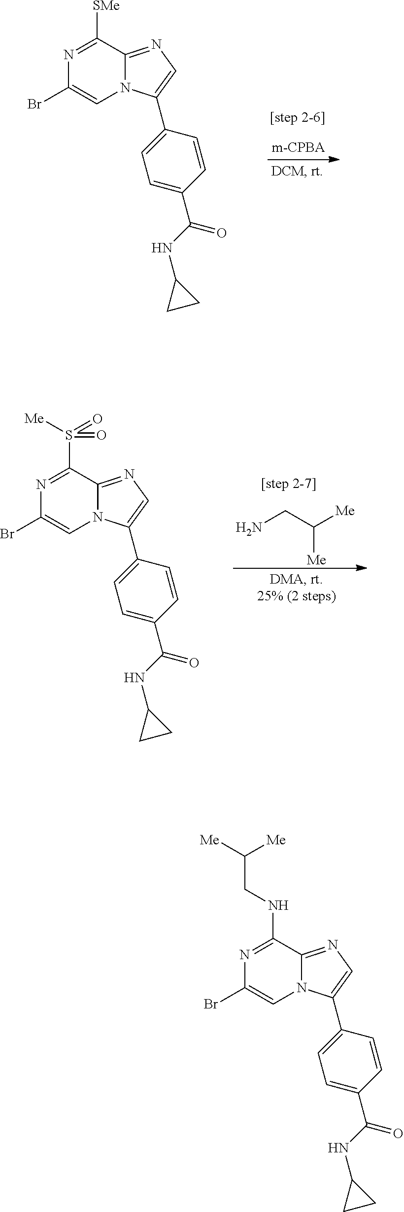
N1=C([SMe])C2=NC=C(C3=CC=C(C(NC4CC4)=O)C=C3)N2C=C1Br.[Me]C(CN)[Me].N1=C(S([Me])(=O)=O)C2=NC=C(C3=CC=C(C(NC4CC4)=O)C=C3)N2C=C1Br.N1=C(NCC([Me])[Me])C2=NC=C(C3=CC=C(C(NC4CC4)=O)C=C3)N2C=C1Br
